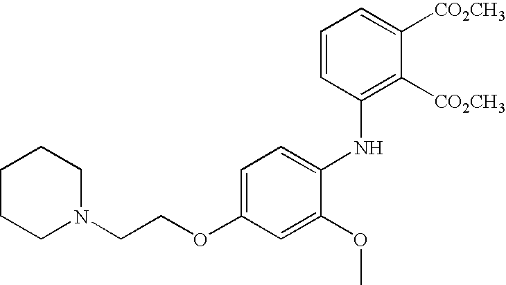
C1CCN(CCOC2=CC=C(NC3=C([CO2CH3])C([CO2CH3])=CC=C3)C(OC)=C2)CC1
